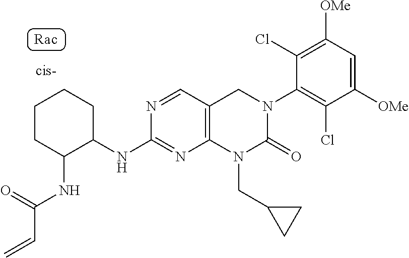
N1=CC2=C(N=C1NC1CCCCC1NC(=O)C=C)N(CC1CC1)C(=O)N(C1=C(Cl)C([OMe])=CC([OMe])=C1Cl)C2
